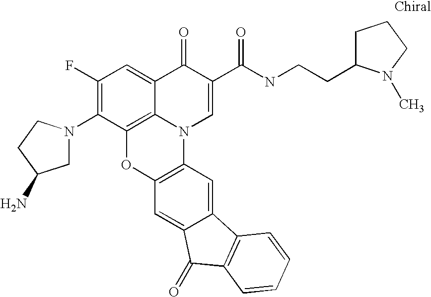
C1(F)=C(N2CC(N)CC2)C2=C3C(=C1)C(=O)C(C(=O)NCCC1CCCN1C)=CN3C1=C(O2)C=C2C(=C1)C1=C(C2=O)C=CC=C1
